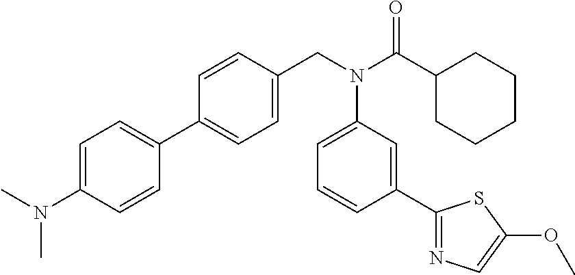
C1=CC(CN(C(C2CCCCC2)=O)C2=CC=CC(C3=NC=C(OC)S3)=C2)=CC=C1C1=CC=C(N(C)C)C=C1
